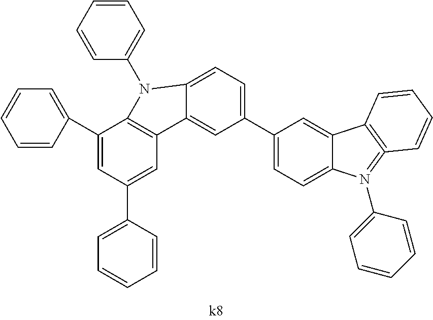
C1(C2=CC=CC=C2)=CC(C2=CC=CC=C2)=CC2=C1N(C1=CC=CC=C1)C1=CC=C(C3=CC=C4C(=C3)C3=C(=N4C4=CC=CC=C4)C=CC=C3)C=C21
